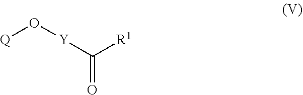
C(=O)([Y]O[Q])[R1]
